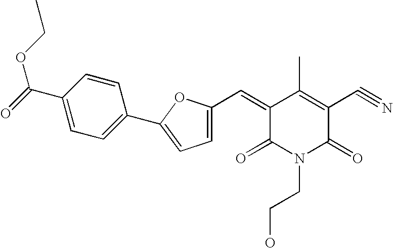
C1(=CC2=CC=C(C3=CC=C(C(OCC)=O)C=C3)O2)C(=O)N(CCO)C(=O)C(C#N)=C1C
